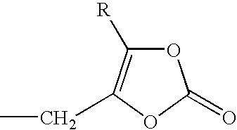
O1C([R])=C(CC)OC1=O
